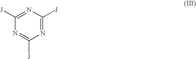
C1([J])=NC([J])=NC([J])=N1
